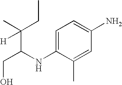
C(C(NC1=CC=C(N)C=C1C)C(CC)(C)[H])O
